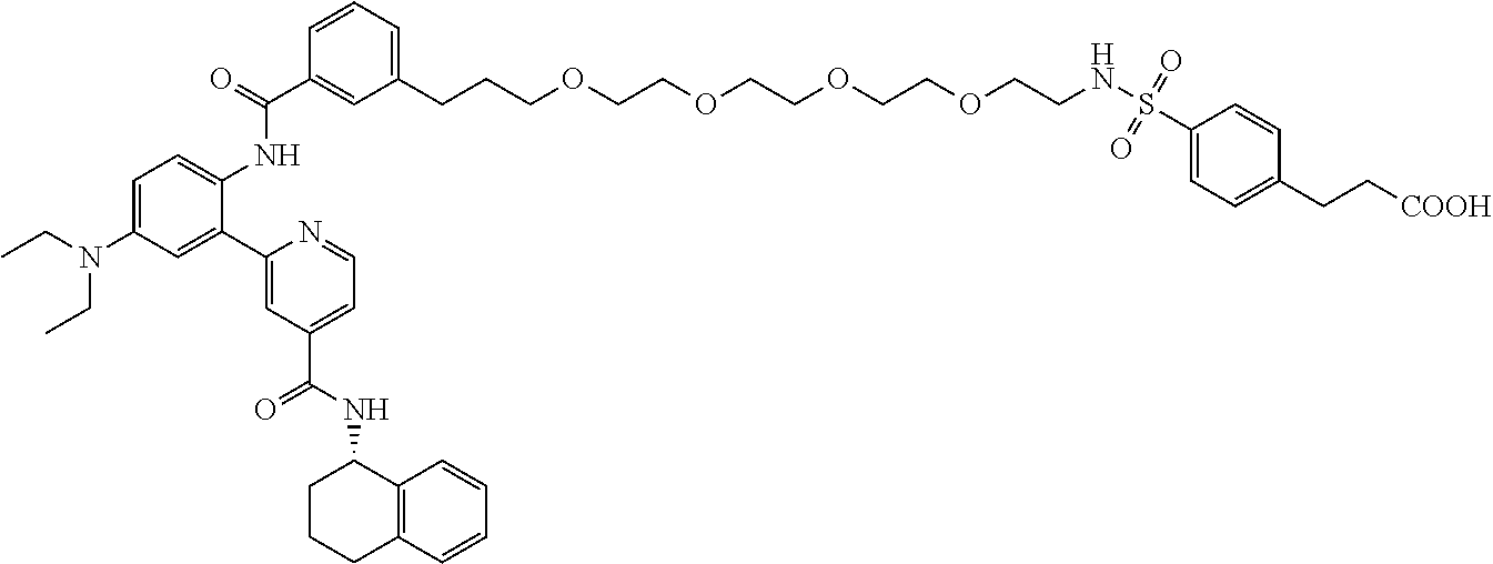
C1(CCCOCCOCCOCCOCCNS(C2=CC=C(CC[COOH])C=C2)(=O)=O)=CC=CC(C(=O)NC2=CC=C(N(CC)CC)C=C2C2=CC(C(=O)NC3CCCC4=C3C=CC=C4)=CC=N2)=C1
